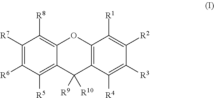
C1([R7])=C([R6])C([R5])=C2C(=C1[R8])OC1=C(C2([R9])[R10])C([R4])=C([R3])C([R2])=C1[R1]
